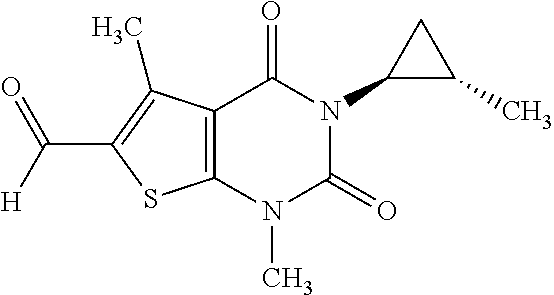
C12=C(N(C)C(=O)N(C3C(C)C3)C1=O)SC(C([H])=O)=C2C
